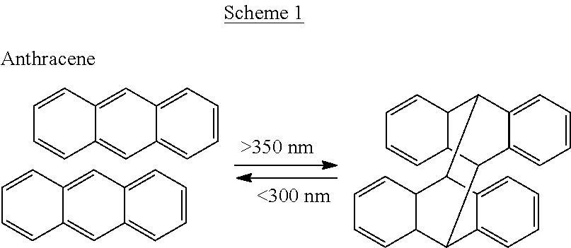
C1=CC2=CC3=CC=CC=C3C=C2C=C1.C1=CC2=CC3=CC=CC=C3C=C2C=C1.C1=CC2C(C=C1)C1C3=CC=CC=C3C2C2C3C(C=CC=C3)C1C1=CC=CC=C12
